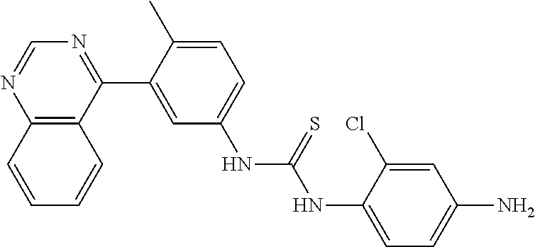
C12=C(C(C3=CC(NC(NC4=CC=C(N)C=C4Cl)=S)=CC=C3C)=NC=N1)C=CC=C2
